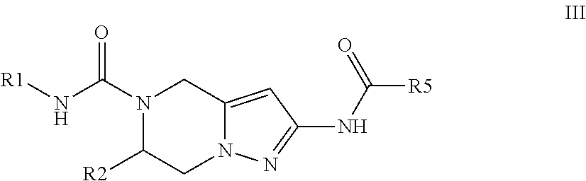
N1(C(N[R1])=O)C([R2])CN2C(=CC(NC([R5])=O)=N2)C1
